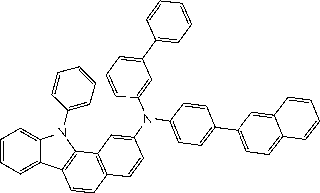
C1=CC=C2C(=C1)N(C1=CC=CC=C1)C1=C2C=CC2=C1C=C(N(C1=CC=C(C3=CC=C4C(=C3)C=CC=C4)C=C1)C1=CC(C3=CC=CC=C3)=CC=C1)C=C2
